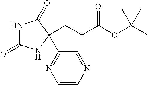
N1C(=O)NC(C2=NC=CN=C2)(CCC(OC(C)(C)C)=O)C1=O
